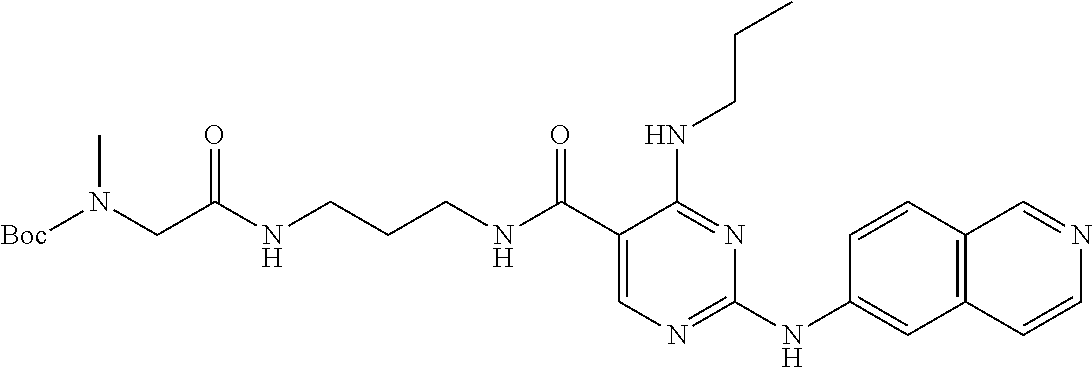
C1(C(NCCCNC(CN([Boc])C)=O)=O)=CN=C(NC2=CC3=C(C=C2)C=NC=C3)N=C1NCCC
